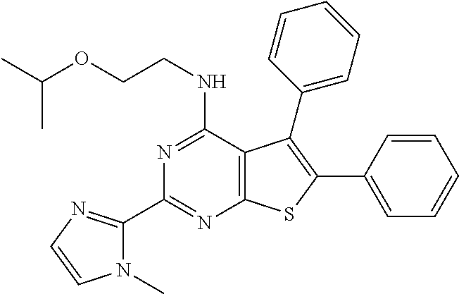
C1(C2=NC=CN2C)=NC2=C(C(NCCOC(C)C)=N1)C(C1=CC=CC=C1)=C(C1=CC=CC=C1)S2
